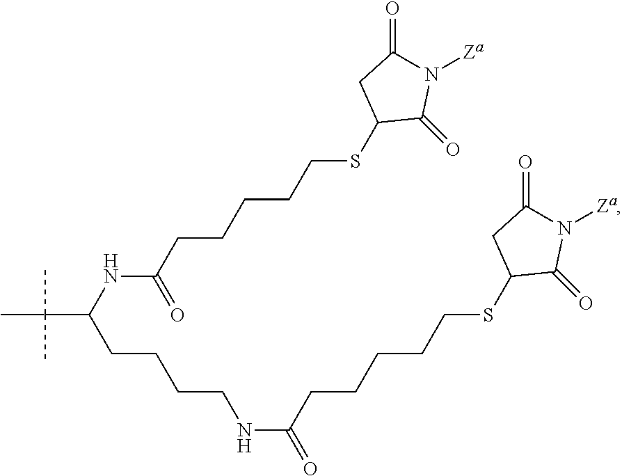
C1(SCCCCCC(NC(CCCCNC(CCCCCSC2C(=O)N([Za])C(=O)C2)=O)C(C)(C)C)=O)C(=O)N([Za])C(=O)C1
